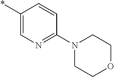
*C1=CN=C(N2CCOCC2)C=C1
